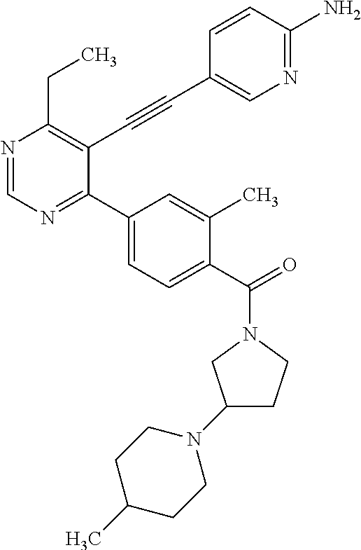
N1=CN=C(C2=CC=C(C(=O)N3CC(N4CCC(C)CC4)CC3)C(C)=C2)C(C#CC2=CN=C(N)C=C2)=C1CC
